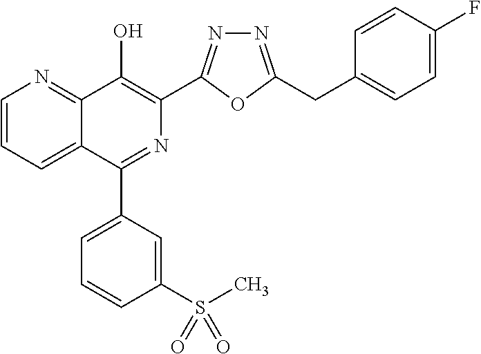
C1=CC=C2C(=N1)C(O)=C(C1=NN=C(CC3=CC=C(F)C=C3)O1)N=C2C1=CC=CC(S(C)(=O)=O)=C1
